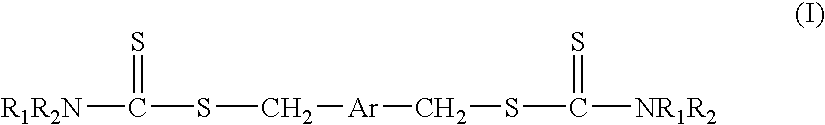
[R1R2N]C(SC[Ar]CSC([NR1R2])=S)=S
